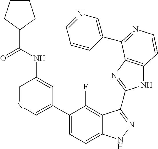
C1=C(C2=CC=C3C(=C2F)C(C2=NC4=C(N2)C=CN=C4C2=CN=CC=C2)=NN3)C=C(NC(C2CCCC2)=O)C=N1
